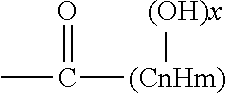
CC([(CnHm)][(OH)x])=O
